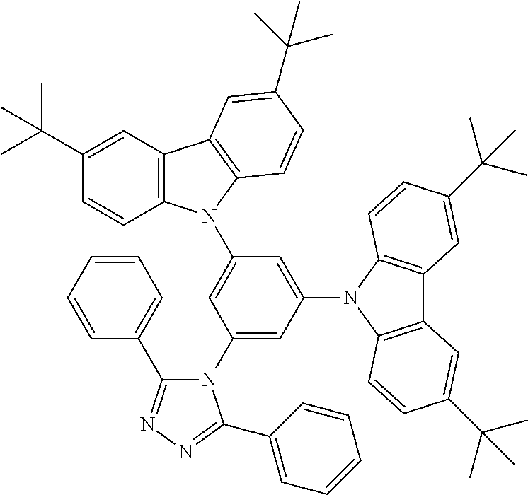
N1(C2=CC(N3C4=C(C5=C3C=CC(C(C)(C)C)=C5)C=C(C(C)(C)C)C=C4)=CC(N3C4=C(C5=C3C=CC(C(C)(C)C)=C5)C=C(C(C)(C)C)C=C4)=C2)C(C2=CC=CC=C2)=NN=C1C1=CC=CC=C1
